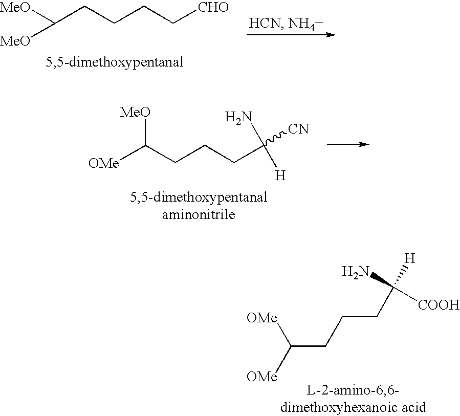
C(CCCC[CHO])([MeO])[MeO].[OMe]C(CCCC([CN])([H])N)[MeO].[OMe]C([OMe])CCCC([H])(N)[COOH]
